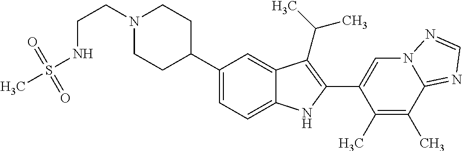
N1(CCNS(C)(=O)=O)CCC(C2=CC=C3C(=C2)C(C(C)C)=C(C2=CN4C(=NC=N4)C(C)=C2C)N3)CC1
